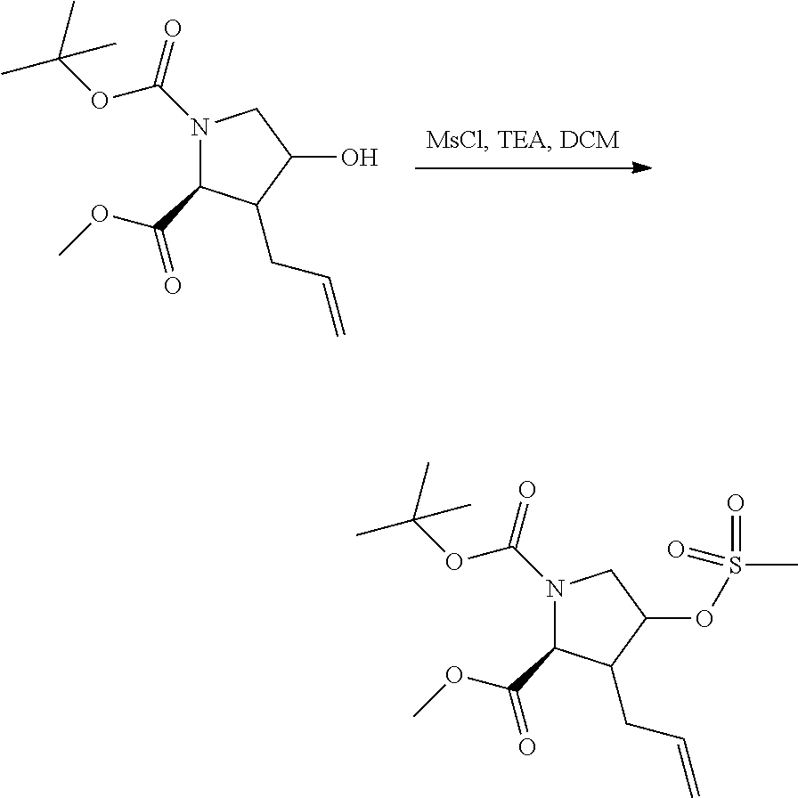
N1(C(OC(C)(C)C)=O)C(C(=O)OC)C(CC=C)C(O)C1.N1(C(OC(C)(C)C)=O)C(C(=O)OC)C(CC=C)C(OS(C)(=O)=O)C1
